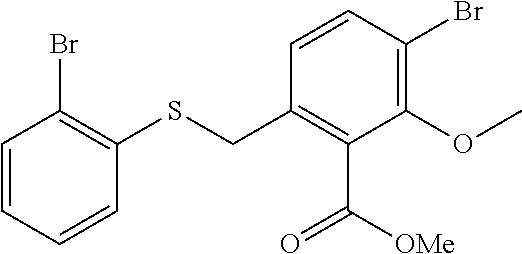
C1=CC(Br)=C(OC)C(C([OMe])=O)=C1CSC1=C(Br)C=CC=C1
